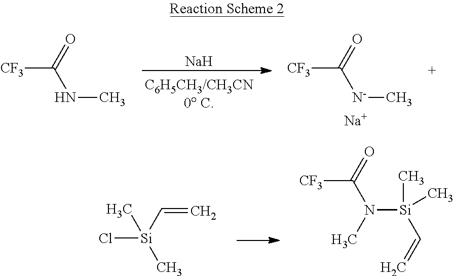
[Na].[CF3]C(=O)[N-]C.[Na].[CF3]C(=O)NC.[CF3]C(=O)N([Si](C)(C)C=C)C.Cl[Si](C)(C=C)C
